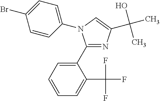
C1(C2=CC=CC=C2C(F)(F)F)=NC(C(O)(C)C)=CN1C1=CC=C(Br)C=C1
